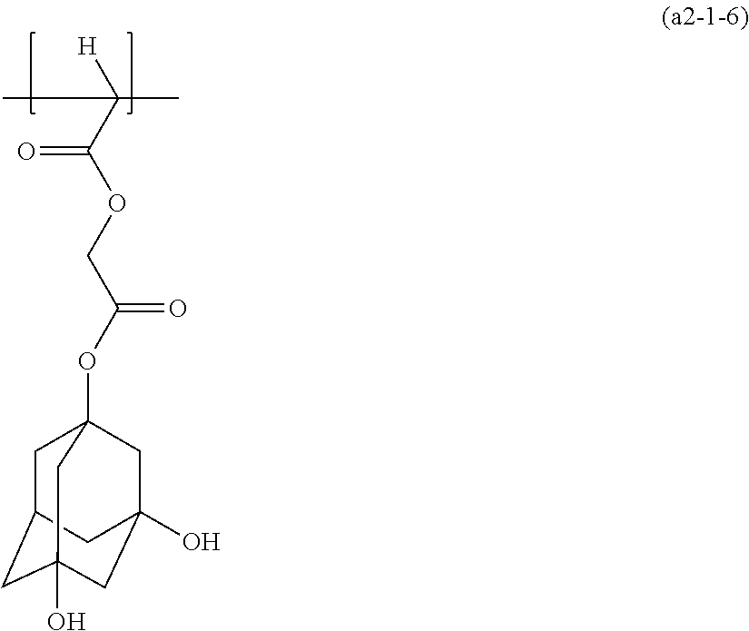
C(COC(C([H])(C)C)=O)(=O)OC12CC3CC(O)(CC(O)(C1)C3)C2
